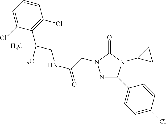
C(=O)(CN1N=C(C2=CC=C(Cl)C=C2)N(C2CC2)C1=O)NCC(C1=C(Cl)C=CC=C1Cl)(C)C
